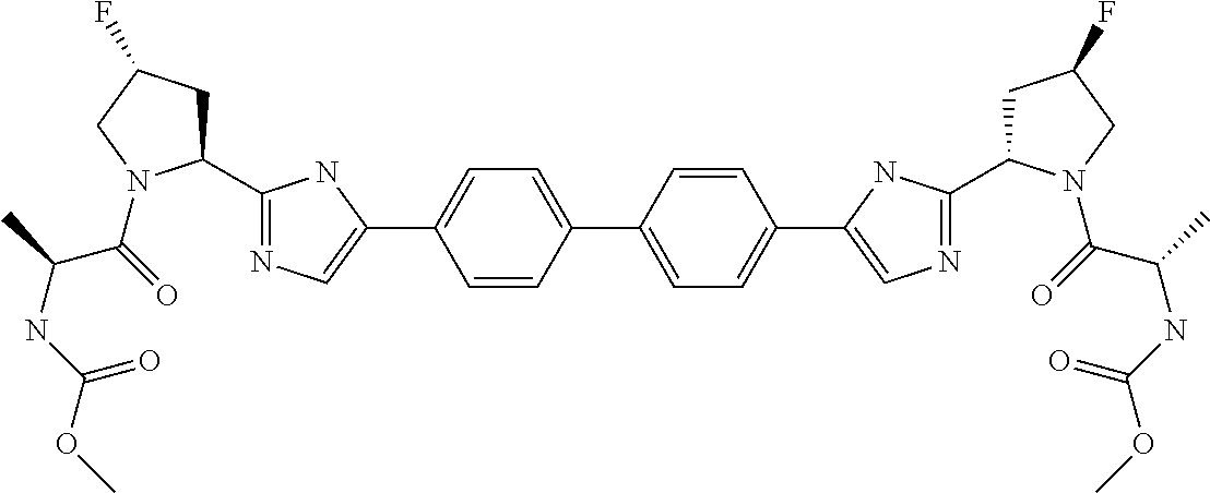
C1=CC(C2=CC=C(C3=CN=C(C4CC(F)CN4C(C(C)NC(OC)=O)=O)N3)C=C2)=CC=C1C1=CN=C(C2CC(F)CN2C(C(C)NC(OC)=O)=O)N1
